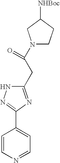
C1(CC(N2CCC([NHBoc])C2)=O)=NC(C2=CC=NC=C2)=NN1
